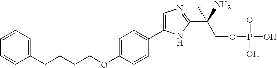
C1=CC=CC(CCCCOC2=CC=C(C3=CN=C(C(COP(=O)(O)O)(C)N)N3)C=C2)=C1
